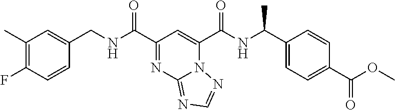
C1(C)=C(F)C=CC(CNC(C2=NC3=NC=NN3C(C(NC(C3=CC=C(C(OC)=O)C=C3)C)=O)=C2)=O)=C1
